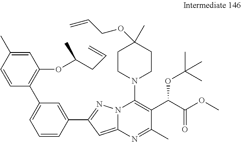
C1=CC(C2=CC=CC(C3=NN4C(=C3)N=C(C)C(C(OC(C)(C)C)C(OC)=O)=C4N3CCC(C)(OCC=C)CC3)=C2)=C(OC(CC=C)C)C=C1C
